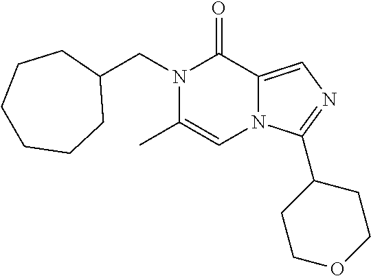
N1(CC2CCCCCC2)C(C)=CN2C(=CN=C2C2CCOCC2)C1=O
